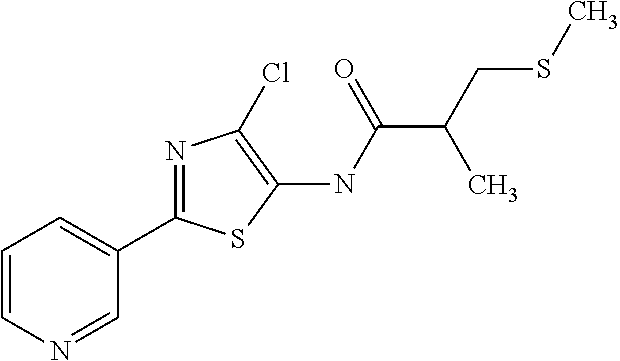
C1(C2=NC(Cl)=C(NC(=O)C(CSC)C)S2)=CC=CN=C1
